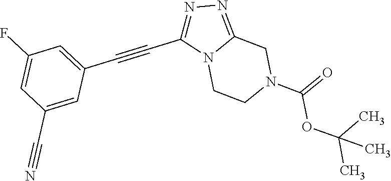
N12CCN(C(=O)OC(C)(C)C)CC1=NN=C2C#CC1=CC(F)=CC(C#N)=C1
